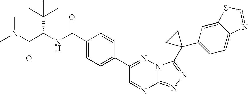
C12=NN=C(C3(C4=CC=C5C(=C4)SC=N5)CC3)N1N=C(C1=CC=C(C(NC(C(N(C)C)=O)C(C)(C)C)=O)C=C1)C=N2
